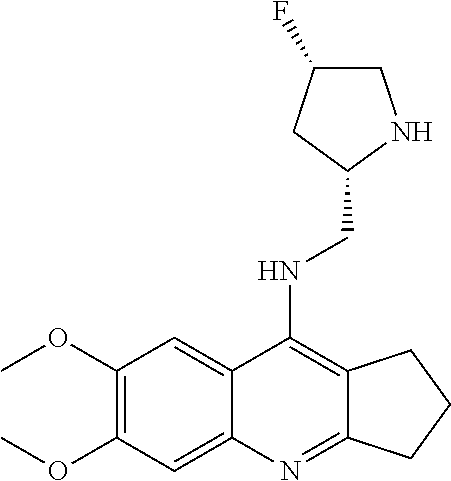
C1(OC)=C(OC)C=C2C(=C1)C(NCC1NCC(F)C1)=C1C(=N2)CCC1
